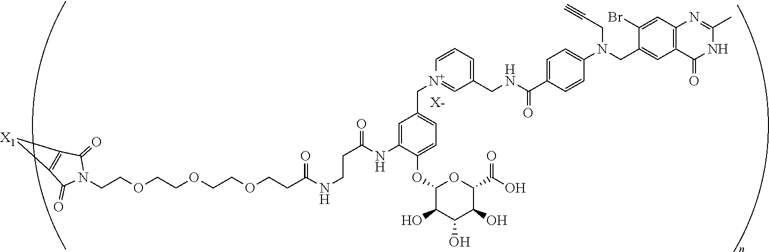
[X-].C(COCCOCCOCCC(NCCC(NC1=CC(C[N+]2=CC(CNC(C3=CC=C(N(CC#C)CC4=CC5=C(C=C4Br)N=C(C)NC5=O)C=C3)=O)=CC=C2)=CC=C1OC1C(O)C(O)C(O)C(C(=O)O)O1)=O)=O)N1C(=O)C2=C(C1=O)[X1]2
